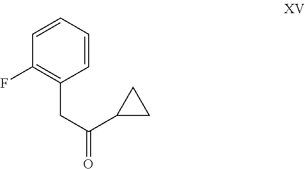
C1=CC=CC(CC(C2CC2)=O)=C1F
